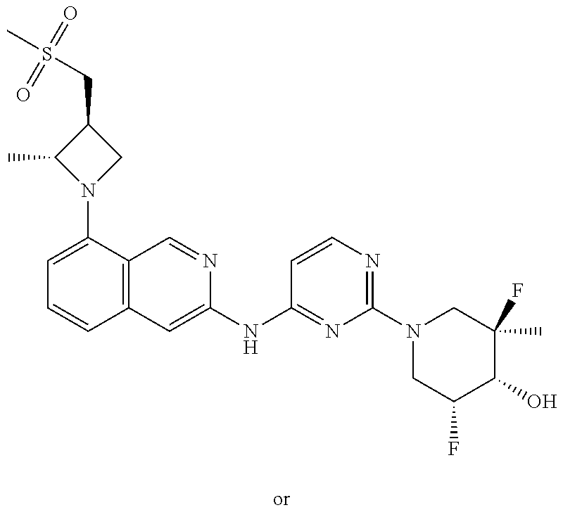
C1=C(N2CC(CS(C)(=O)=O)C2C)C2=C(C=C1)C=C(NC1=NC(N3CC(F)C(O)C(C)(F)C3)=NC=C1)N=C2
